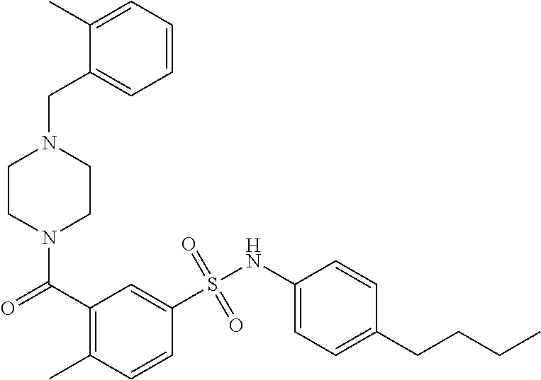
N1(C(C2=C(C)C=CC(S(NC3=CC=C(CCCC)C=C3)(=O)=O)=C2)=O)CCN(CC2=CC=CC=C2C)CC1
